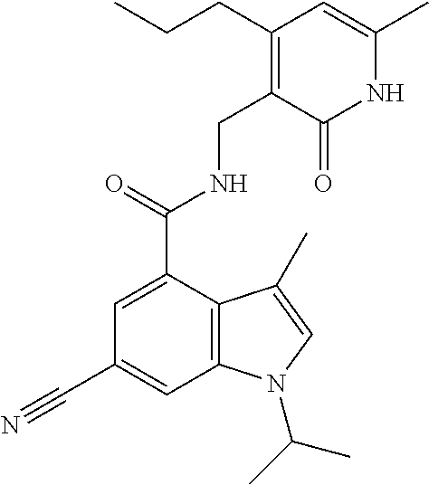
N1C(C)=CC(CCC)=C(CNC(C2=CC(C#N)=CC3=C2C(C)=CN3C(C)C)=O)C1=O
